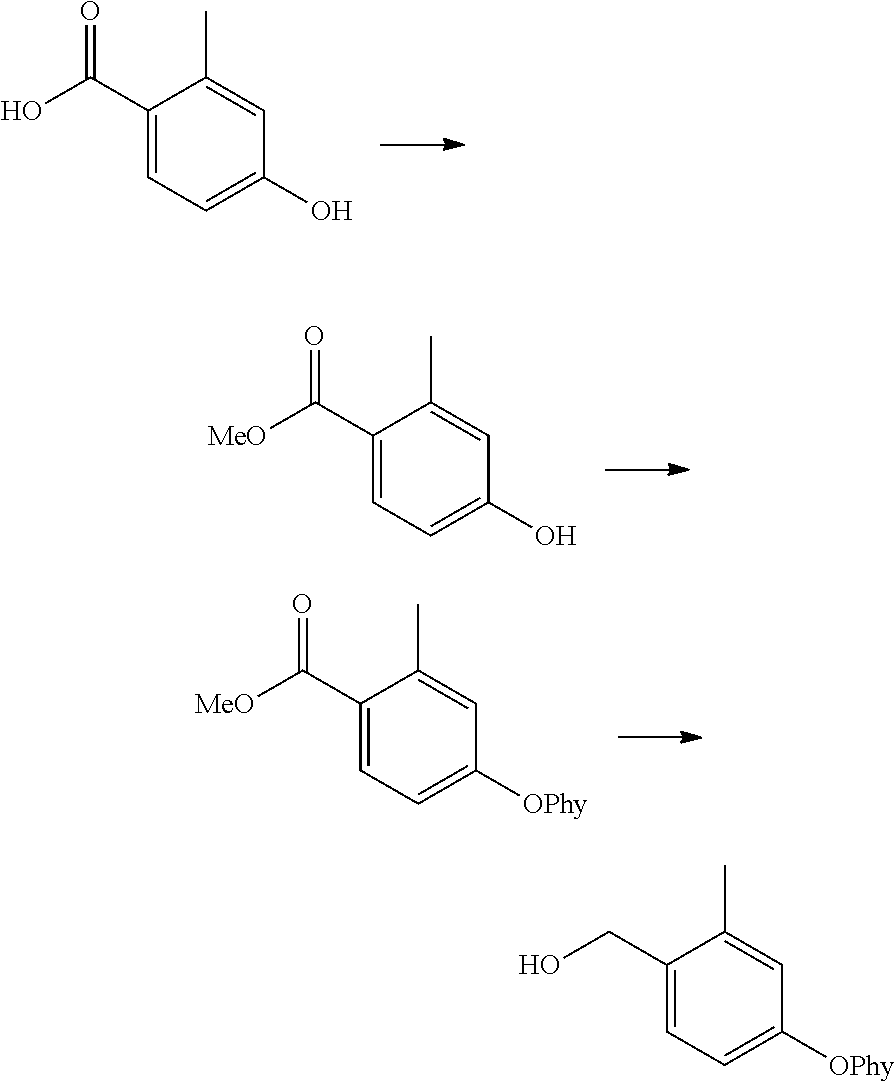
C1=C(C)C(C(O)=O)=CC=C1O.C1=C(C)C(C([MeO])=O)=CC=C1O.C1=C(C)C(C([MeO])=O)=CC=C1[OPhy].C1=C(C)C(CO)=CC=C1[OPhy]
